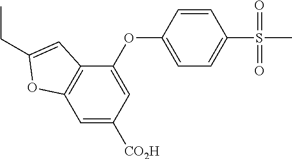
C1=C([CO2H])C=C(OC2=CC=C(S(=O)(=O)C)C=C2)C2=C1OC(CC)=C2
